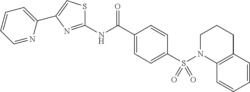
C1=NC(C2=CSC(NC(C3=CC=C(S(N4C5=C(CCC4)C=CC=C5)(=O)=O)C=C3)=O)=N2)=CC=C1
